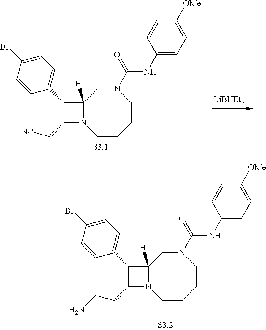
C1(C2=CC=C(Br)C=C2)C(C[NC])N2C1([H])CN(C(=O)NC1=CC=C([OMe])C=C1)CCCC2.C1(C2=CC=C(Br)C=C2)C(CCN)N2C1([H])CN(C(=O)NC1=CC=C([OMe])C=C1)CCCC2
